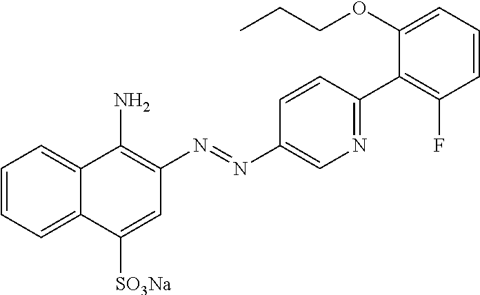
C1=CC=C2C(=C1)C(N)=C(N=NC1=CN=C(C3=C(F)C=CC=C3OCCC)C=C1)C=C2[SO3Na]
